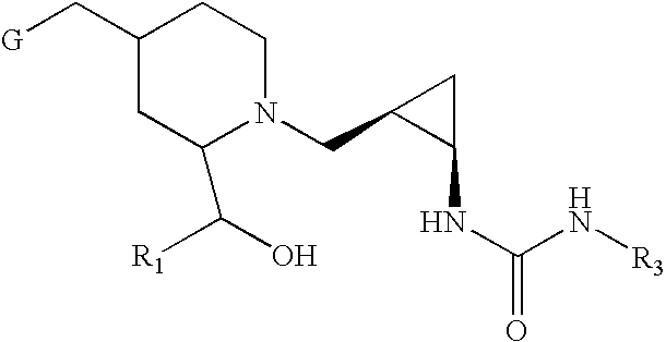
[G]CC1CC(C([R1])O)N(CC2C(NC(N[R3])=O)C2)CC1
